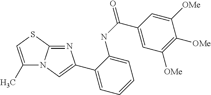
N12C(=NC(C3=CC=CC=C3NC(C3=CC([OMe])=C([OMe])C([OMe])=C3)=O)=C1)SC=C2C
